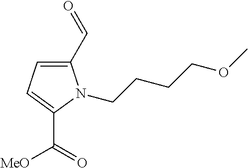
C1(C=O)=CC=C(C(=O)[MeO])N1CCCCOC
